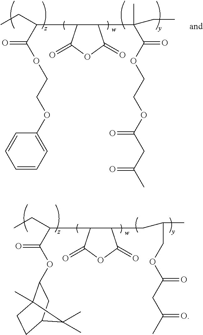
CCC(C1C(C(C(OCCOC(CC(C)=O)=O)=O)(C)CC)C(=O)OC1=O)C(OCCOC1=CC=CC=C1)=O.CCC(C1C(CC(C)COC(CC(C)=O)=O)C(=O)OC1=O)C(OC1C2(C)CCC(C1)C2(C)C)=O
